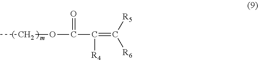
CCOC(C(=C([R5])[R6])[R4])=O
